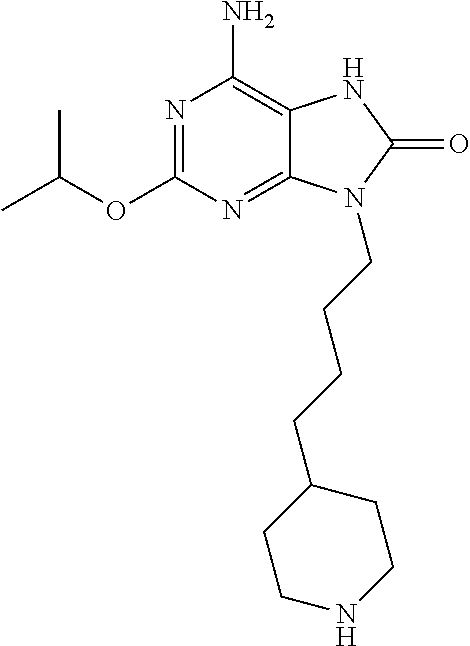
N1=C(OC(C)C)N=C2C(=C1N)NC(=O)N2CCCCC1CCNCC1
